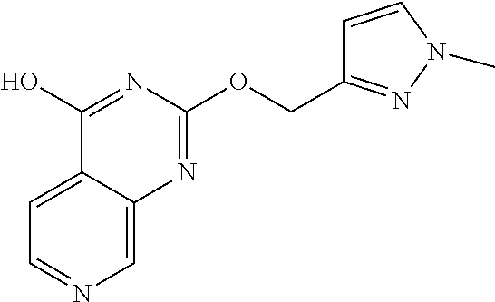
C1=C2C(=CN=C1)N=C(OCC1=NN(C)C=C1)N=C2O
